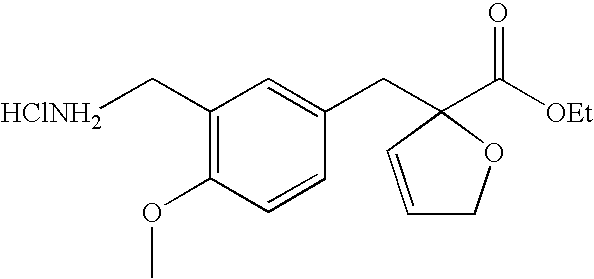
C1(C[HClNH2])=C(OC)C=CC(CC2(C([OEt])=O)C=CCO2)=C1
